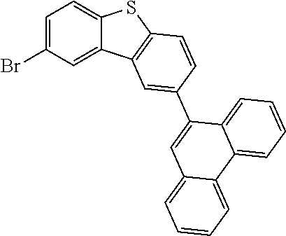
C12=CC=C(Br)C=C1C1=C(S2)C=CC(C2=CC3=CC=CC=C3C3=CC=CC=C23)=C1
